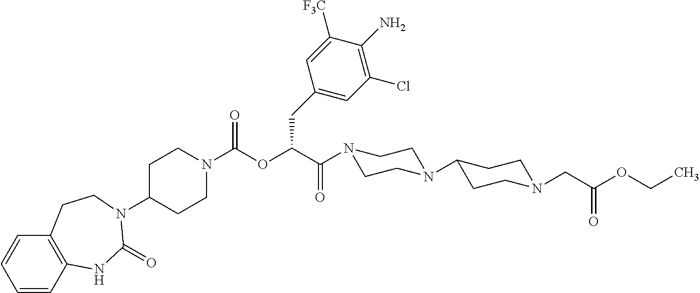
C1=CC2=C(C=C1)CCN(C1CCN(C(=O)OC(CC3=CC(Cl)=C(N)C([F3C])=C3)C(=O)N3CCN(C4CCN(CC(=O)OCC)CC4)CC3)CC1)C(=O)N2
